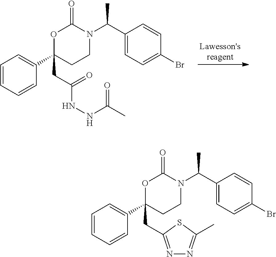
C1=CC=CC(C2(CC(NNC(C)=O)=O)CCN(C(C3=CC=C(Br)C=C3)C)C(=O)O2)=C1.C1=CC=CC(C2(CC3=NN=C(C)S3)CCN(C(C3=CC=C(Br)C=C3)C)C(=O)O2)=C1
